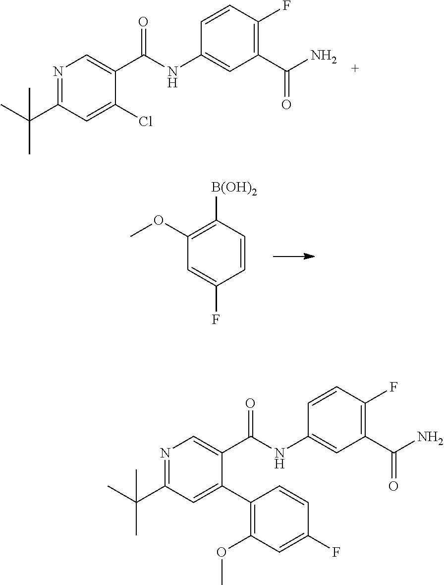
C1(OC)=C([B(OH)2])C=CC(F)=C1.N1=C(C(C)(C)C)C=C(Cl)C(C(NC2=CC(C(N)=O)=C(F)C=C2)=O)=C1.N1=C(C(C)(C)C)C=C(C2=C(OC)C=C(F)C=C2)C(C(NC2=CC(C(N)=O)=C(F)C=C2)=O)=C1
